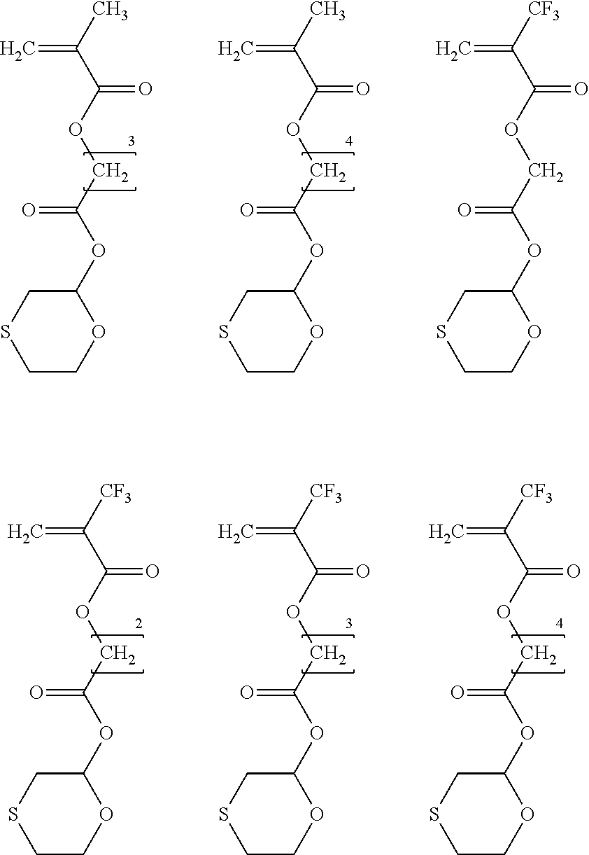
CC(C(OCC(OC1CSCCO1)=O)=O)=C.CC(C(OCC(OC1CSCCO1)=O)=O)=C.[CF3]C(C(OCC(OC1CSCCO1)=O)=O)=C.[CF3]C(C(OCC(OC1CSCCO1)=O)=O)=C.[CF3]C(C(OCC(OC1CSCCO1)=O)=O)=C.[CF3]C(C(OCC(OC1CSCCO1)=O)=O)=C
